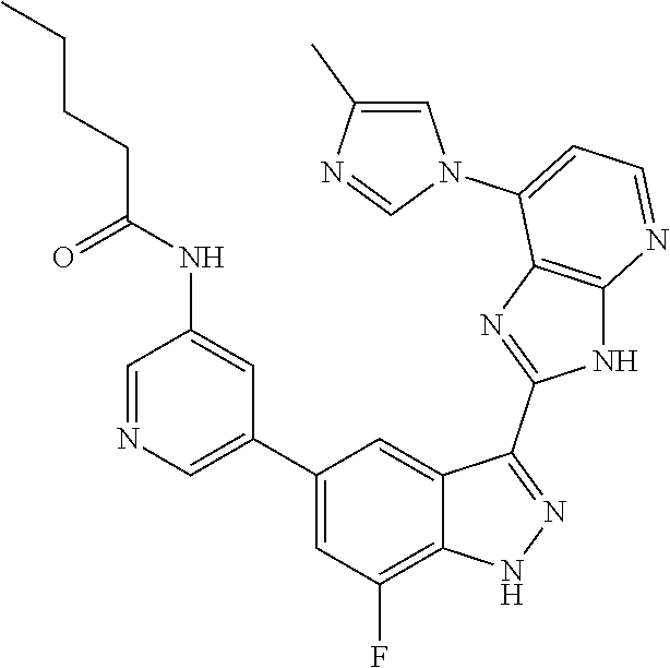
C1=NC=C(C2=CC(F)=C3C(=C2)C(C2=NC4=C(N2)N=CC=C4N2C=C(C)N=C2)=NN3)C=C1NC(CCCC)=O
